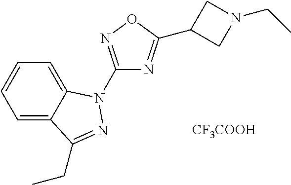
C1=C2C(=CC=C1)C(CC)=NN2C1=NOC(C2CN(CC)C2)=N1.[CF3COOH]
